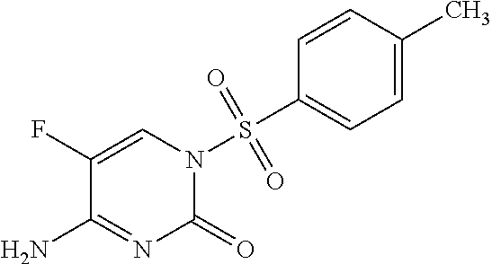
C1(F)=CN(S(=O)(C2=CC=C(C)C=C2)=O)C(=O)N=C1N
